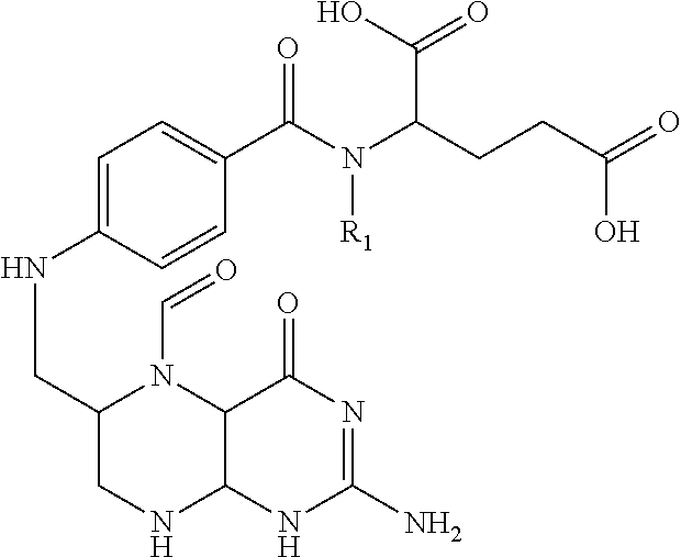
C1=C(NCC2CNC3C(N2C=O)C(=O)N=C(N)N3)C=CC(C(N(C(CCC(=O)O)C(O)=O)[R1])=O)=C1
